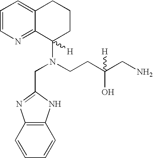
C1=CN=C2C(=C1)CCCC2(N(CCC(CN)([H])O)CC1=NC2=C(N1)C=CC=C2)[H]
